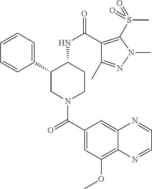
C1=CC=C(C2CN(C(C3=CC(OC)=C4C(=C3)N=CC=N4)=O)CCC2NC(=O)C2=C(S(=O)(C)=O)N(C)N=C2C)C=C1
